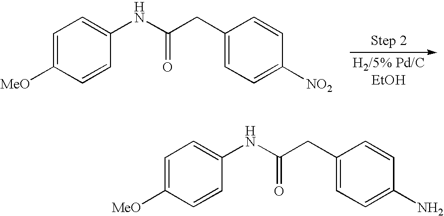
C1=C([MeO])C=CC(NC(CC2=CC=C([NO2])C=C2)=O)=C1.C1=C([MeO])C=CC(NC(CC2=CC=C(N)C=C2)=O)=C1
